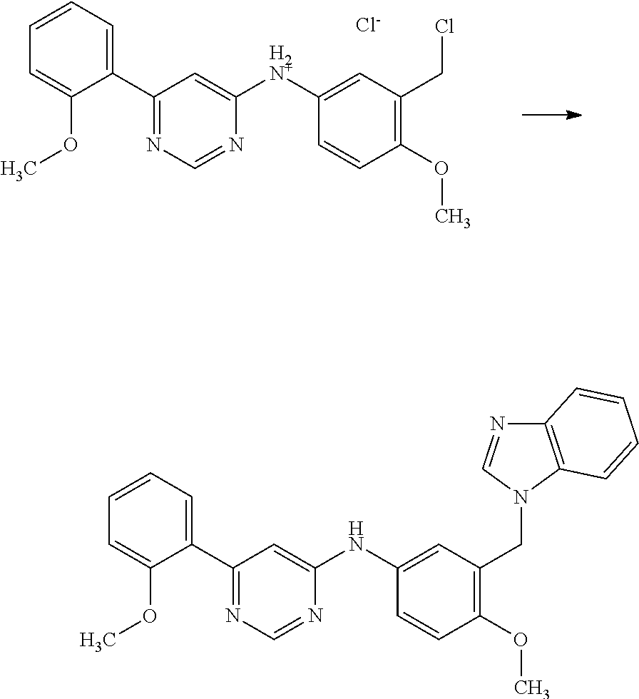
C1(C2=NC=NC([H2N+]C3=CC(CCl)=C(OC)C=C3)=C2)=CC=CC=C1OC.[Cl-].C1(C2=NC=NC(NC3=CC(CN4C5=C(N=C4)C=CC=C5)=C(OC)C=C3)=C2)=CC=CC=C1OC
